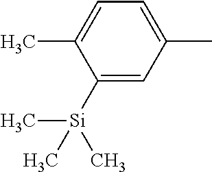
C1([Si](C)(C)C)=CC(C)=CC=C1C
